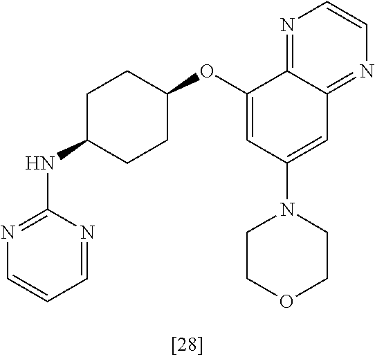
C1(NC2=NC=CC=N2)CCC(OC2=CC(N3CCOCC3)=CC3=NC=CN=C23)CC1
